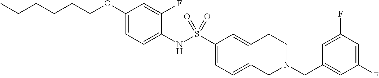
C1(OCCCCCC)=CC=C(NS(C2=CC=C3C(=C2)CCN(CC2=CC(F)=CC(F)=C2)C3)(=O)=O)C(F)=C1
